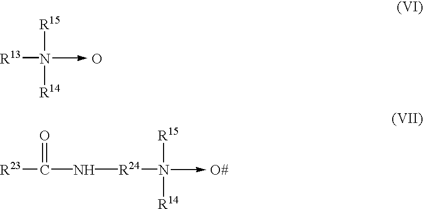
[R15]N([R13])[R14].O.[R15]N([R24]NC(=O)[R23])[R14].[O#]
